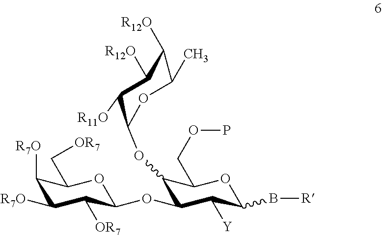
C1([R7O])C([R7O])C([OR7])C(OC2C(OC3C([R11O])C([R12O])C([R12O])C(C)O3)C(COP)OC(B[R])C2[Y])OC1C[OR7]
